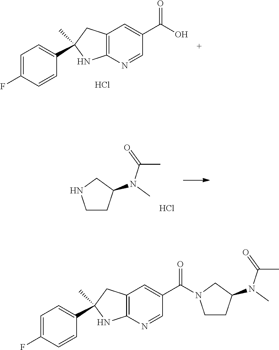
C1=C(F)C=CC(C2(C)CC3=C(N=CC(C(O)=O)=C3)N2)=C1.Cl.C1CC(N(C)C(C)=O)CN1.Cl.C1=C(F)C=CC(C2(C)CC3=C(N=CC(C(=O)N4CCC(N(C)C(C)=O)C4)=C3)N2)=C1
